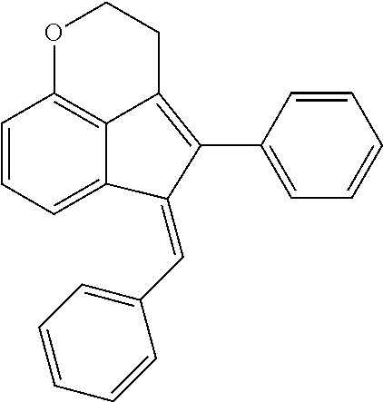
C1=CC=C2C3=C1OCCC3=C(C1=CC=CC=C1)C2=CC1=CC=CC=C1
